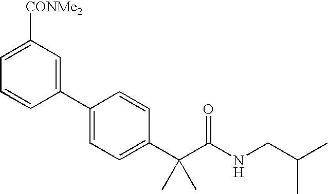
C1(C2=CC=C(C(C(NCC(C)C)=O)(C)C)C=C2)=CC([CONMe2])=CC=C1
